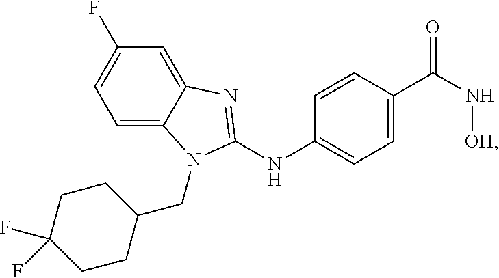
C1=C2C(=CC(F)=C1)N=C(NC1=CC=C(C(N[OH])=O)C=C1)N2CC1CCC(F)(F)CC1
